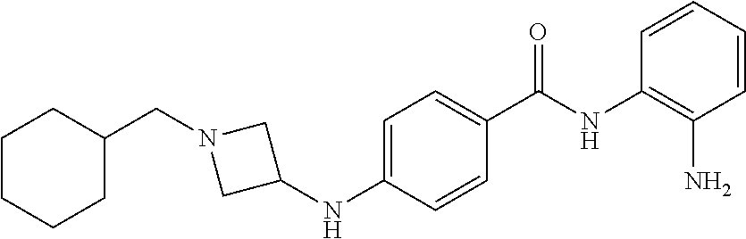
C1=CC=CC(N)=C1NC(C1=CC=C(NC2CN(CC3CCCCC3)C2)C=C1)=O
